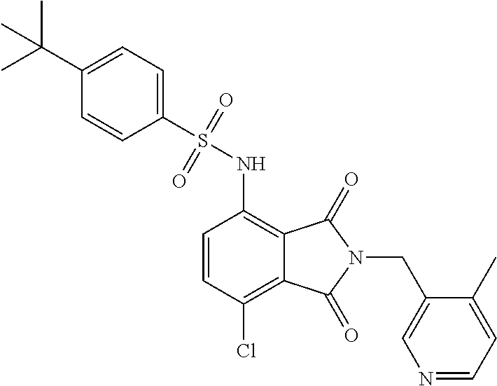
C1=CC(Cl)=C2C(=C1NS(=O)(=O)C1=CC=C(C(C)(C)C)C=C1)C(=O)N(CC1=CN=CC=C1C)C2=O
